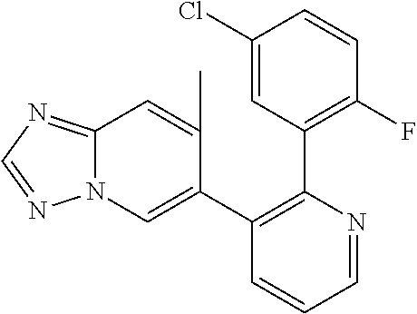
C1(Cl)=CC(C2=C(C3=CN4C(=NC=N4)C=C3C)C=CC=N2)=C(F)C=C1
